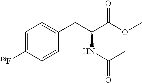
C1=C([18F])C=CC(CC(C(OC)=O)NC(=O)C)=C1
